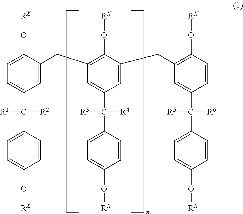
C1(CC2=C(O[RX])C(CC3=C(O[RX])C=CC(C(C4=CC=C(O[RX])C=C4)([R5])[R6])=C3)=CC(C(C3=CC=C(O[RX])C=C3)([R3])[R4])=C2)=CC(C(C2=CC=C(O[RX])C=C2)([R1])[R2])=CC=C1O[RX]
